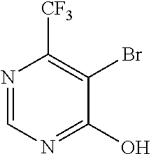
N1=CN=C(O)C(Br)=C1[CF3]
